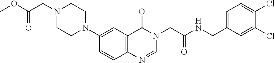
C1=CC2=C(C=C1N1CCN(CC(=O)OC)CC1)C(=O)N(CC(NCC1=CC=C(Cl)C(Cl)=C1)=O)C=N2
